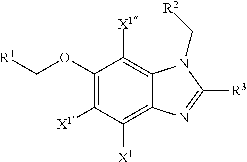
C1(OC[R1])=C([X1])C([X1])=C2C(=C1[X1])N(C[R2])C([R3])=N2
